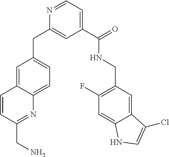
C1=C2C(=CC=C1CC1=CC(C(=O)NCC3=C(F)C=C4C(=C3)C(Cl)=CN4)=CC=N1)N=C(CN)C=C2
